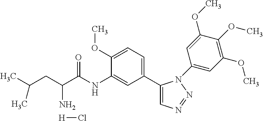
C1(C2=CC=C(OC)C(NC(C(CC(C)C)N)=O)=C2)=CN=NN1C1=CC(OC)=C(OC)C(OC)=C1.[H]Cl
